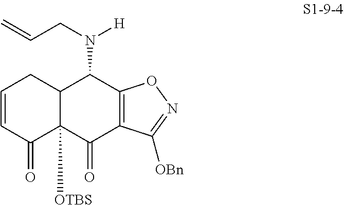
C12C([OTBS])(C(=O)C3=C(C1N([H])CC=C)ON=C3[OBn])C(=O)C=CC2
